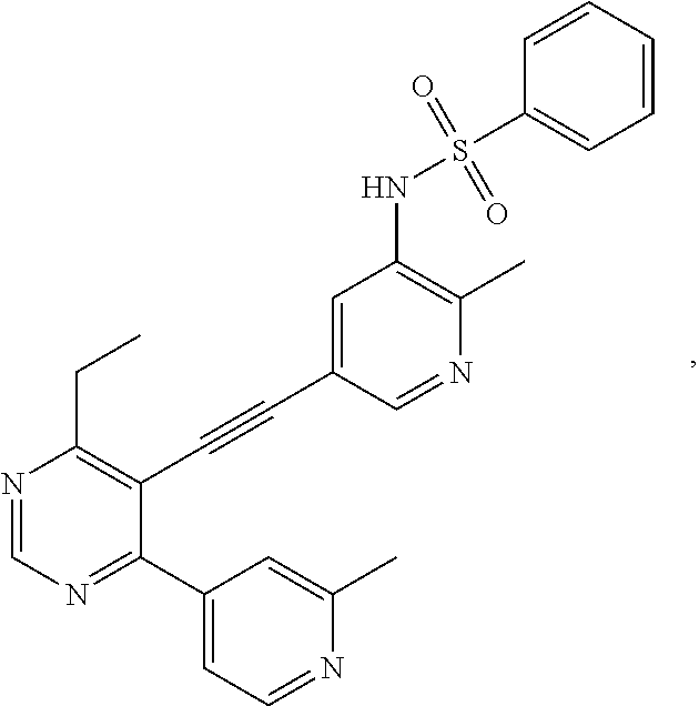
N1=CN=C(C2=CC=NC(C)=C2)C(C#CC2=CC(NS(=O)(=O)C3=CC=CC=C3)=C(C)N=C2)=C1CC
